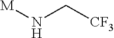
[M]NC[CF3]
